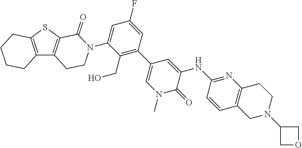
C12=C(C3=C(S1)C(=O)N(C1=CC(F)=CC(C4=CN(C)C(=O)C(NC5=NC6=C(C=C5)CN(C5COC5)CC6)=C4)=C1CO)CC3)CCCC2
